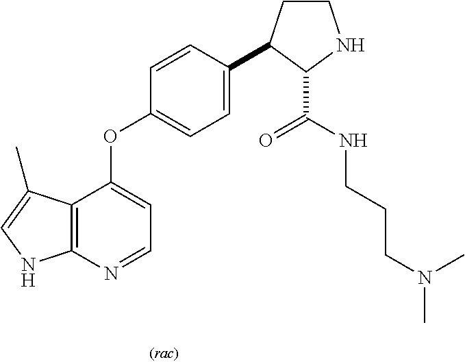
C12=C(N=CC=C1OC1=CC=C(C3CCNC3C(=O)NCCCN(C)C)C=C1)NC=C2C
